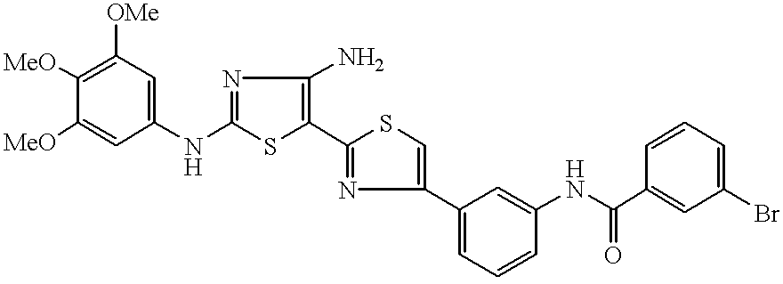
[MeO]C1=C([OMe])C=C(NC2=NC(N)=C(C3=NC(C4=CC=CC(NC(C5=CC(Br)=CC=C5)=O)=C4)=CS3)S2)C=C1[MeO]
